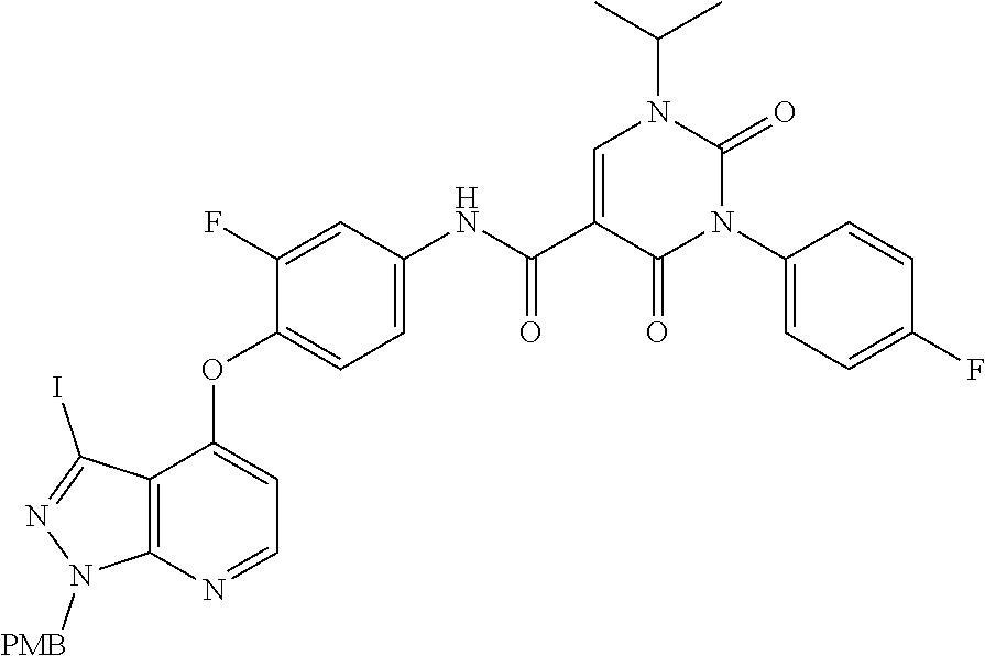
C12=C(N=CC=C1OC1=CC=C(NC(C3=CN(C(C)C)C(=O)N(C4=CC=C(F)C=C4)C3=O)=O)C=C1F)N([PMB])N=C2I
